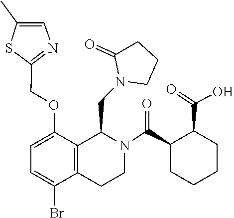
C1CN(CC2C3=C(CCN2C(C2CCCCC2C(=O)O)=O)C(Br)=CC=C3OCC2=NC=C(C)S2)C(=O)C1
